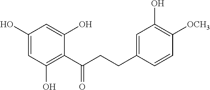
C1(O)=CC(O)=C(C(=O)CCC2=CC(O)=C([OCH3])C=C2)C(O)=C1
